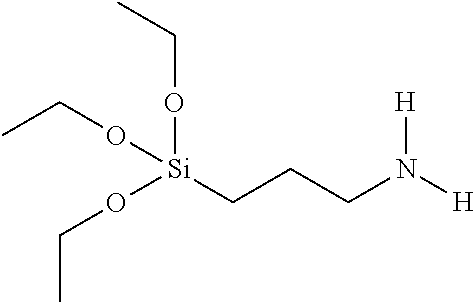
CCO[Si](OCC)(CCCN([H])[H])OCC
